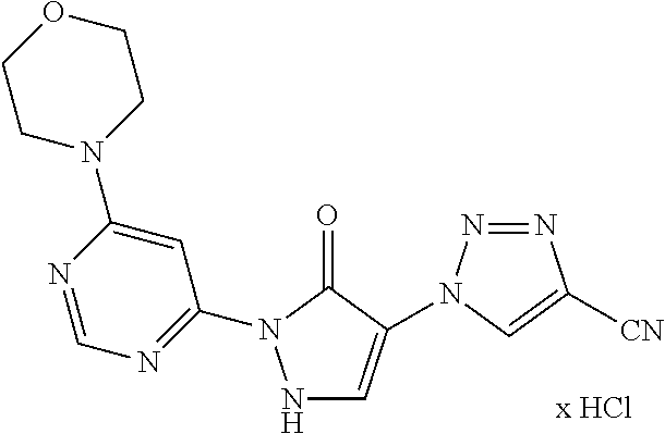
N1=NN(C2=CNN(C3=NC=NC(N4CCOCC4)=C3)C2=O)C=C1[CN]
